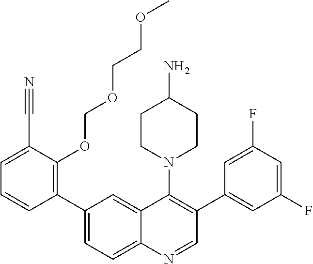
C1(C2=CC=C3C(=C2)C(N2CCC(N)CC2)=C(C2=CC(F)=CC(F)=C2)C=N3)=C(OCOCCOC)C(C#N)=CC=C1
